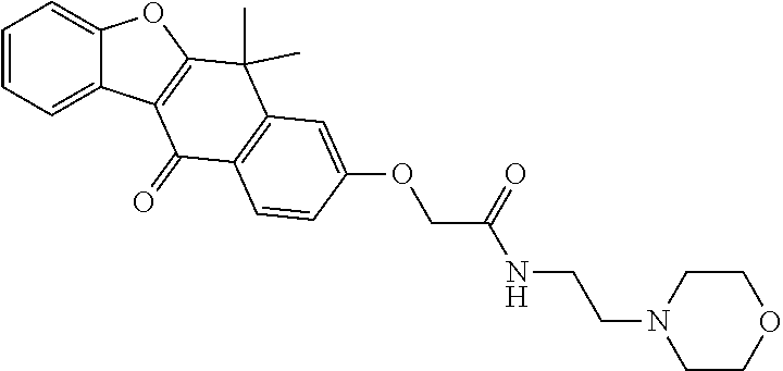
C1=CC=C2C(=C1)OC1=C2C(=O)C2=C(C1(C)C)C=C(OCC(NCCN1CCOCC1)=O)C=C2
